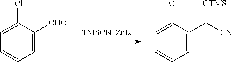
C1=C(Cl)C([CHO])=CC=C1.C1=C(Cl)C(C([CN])[OTMS])=CC=C1
